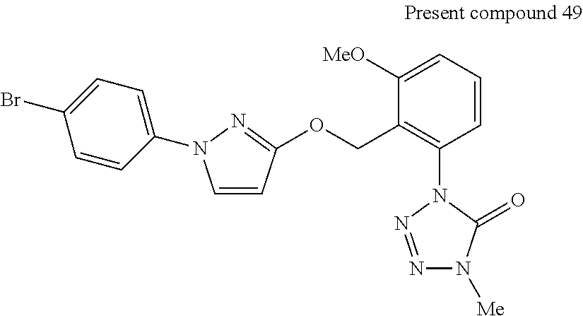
C1=CC=C([MeO])C(COC2=NN(C3=CC=C(Br)C=C3)C=C2)=C1N1N=NN([Me])C1=O
